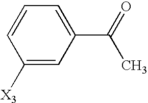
C1([X3])=CC(C(=O)C)=CC=C1
